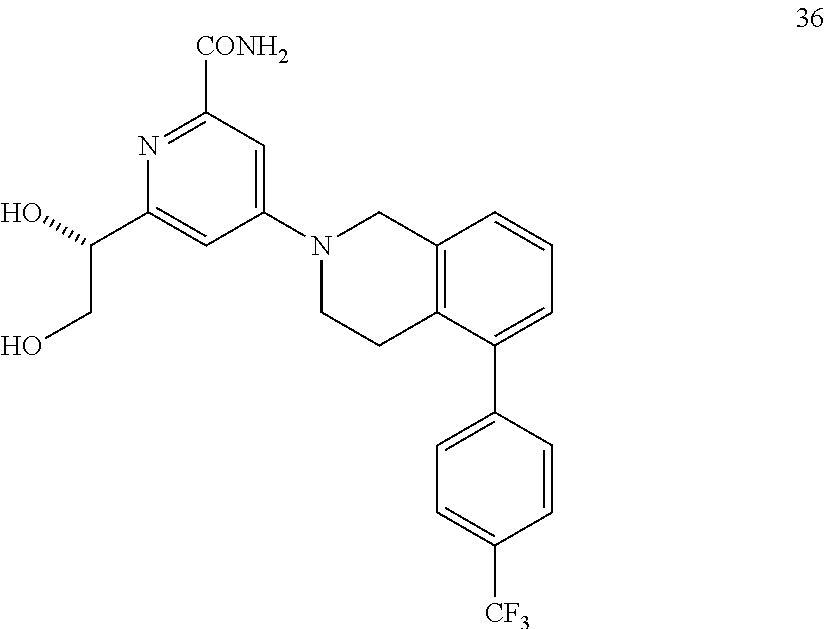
N1=C([CONH2])C=C(N2CCC3=C(C2)C=CC=C3C2=CC=C([CF3])C=C2)C=C1C(O)CO
